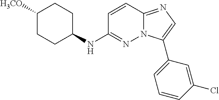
C1([H3CO])CCC(NC2=NN3C(=NC=C3C3=CC=CC(Cl)=C3)C=C2)CC1
